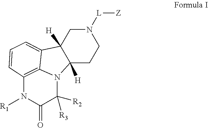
C1C2([H])C([H])(CCN1[L][Z])N1C3=C(N([R1])C(=O)C1([R2])[R3])C=CC=C23
